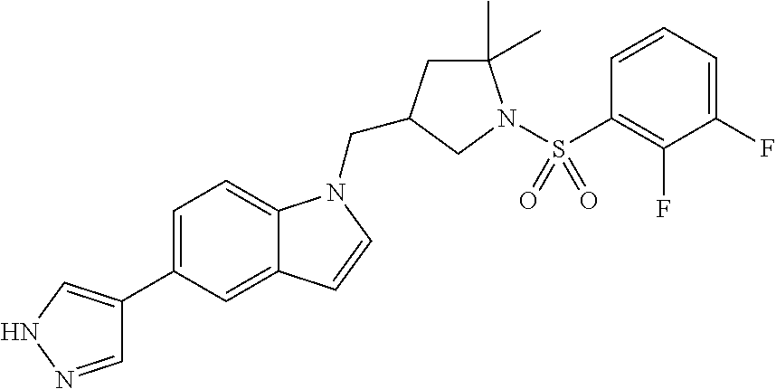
C1=NNC=C1C1=CC=C2C(=C1)C=CN2CC1CC(C)(C)N(S(C2=C(F)C(F)=CC=C2)(=O)=O)C1
